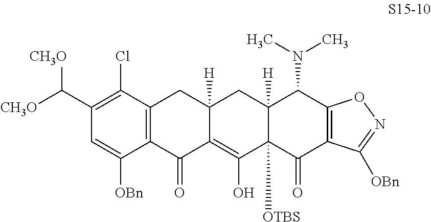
C12=C(C(=O)C3=C(O)C4([OTBS])C([H])(CC3([H])C1)C(N(C)C)C1=C(C4=O)C([OBn])=NO1)C([OBn])=CC(C([CH3O])[CH3O])=C2Cl
